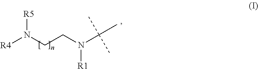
[R5]N(CCN(C(C)(C)C)[R1])[R4]
